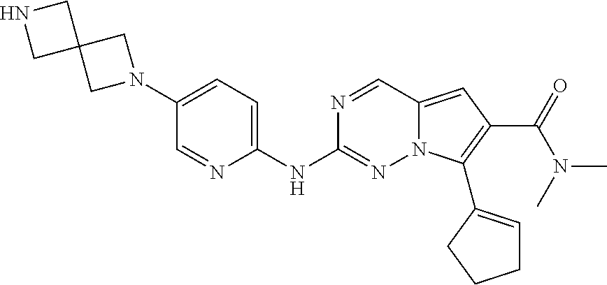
N1(C2=CC=C(NC3=NN4C(=CC(C(=O)N(C)C)=C4C4=CCCC4)C=N3)N=C2)CC2(C1)CNC2
